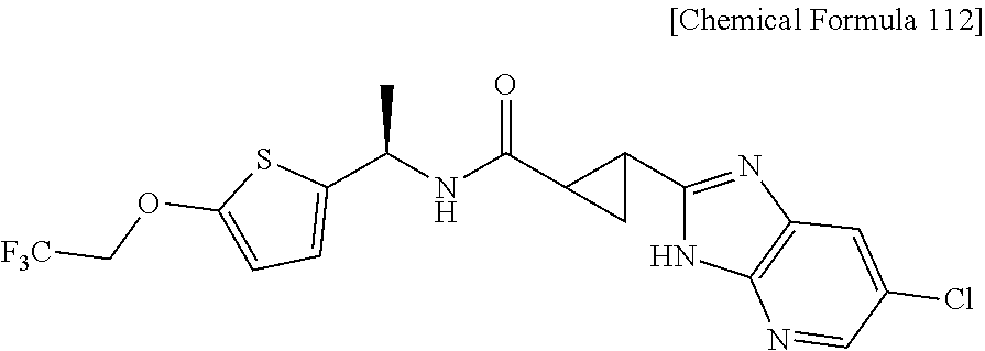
C(NC(C1C(C2=NC3=C(N2)N=CC(Cl)=C3)C1)=O)(C)C1=CC=C(OC[F3C])S1
